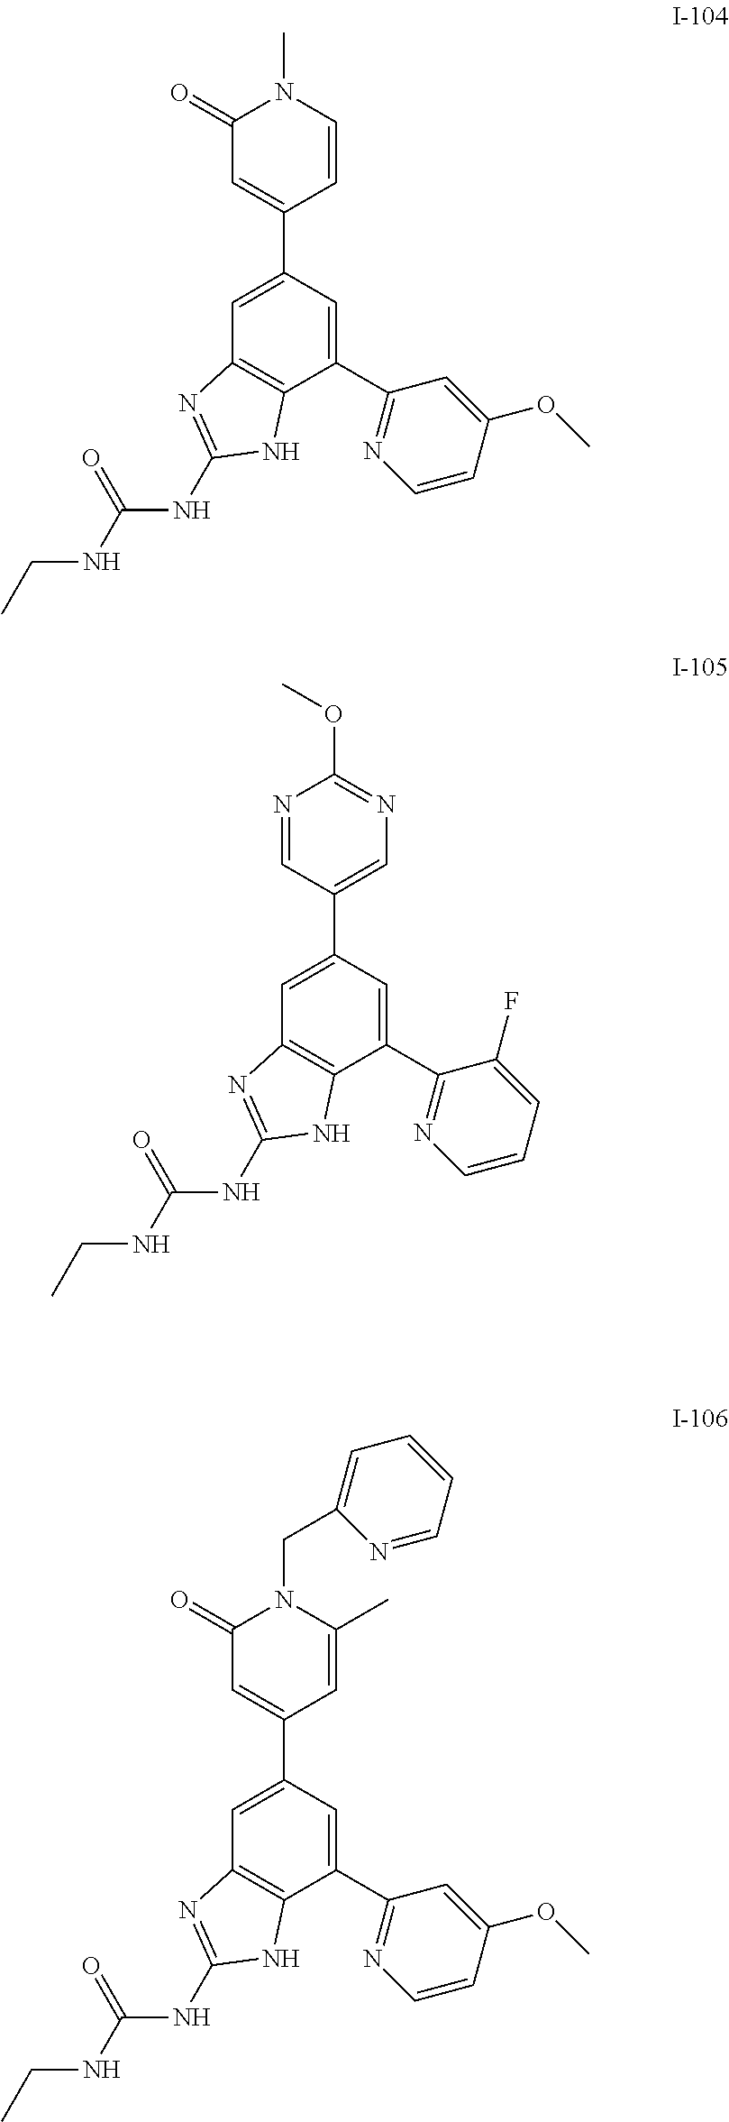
C1=C(C2=CC(=O)N(C)C=C2)C=C(C2=NC=CC(OC)=C2)C2=C1N=C(NC(NCC)=O)N2.C1=C(C2=CN=C(OC)N=C2)C=C(C2=NC=CC=C2F)C2=C1N=C(NC(NCC)=O)N2.C1=C(C2=CC(=O)N(CC3=CC=CC=N3)C(C)=C2)C=C(C2=NC=CC(OC)=C2)C2=C1N=C(NC(NCC)=O)N2
